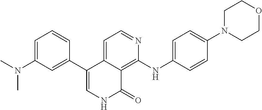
C1=NC(NC2=CC=C(N3CCOCC3)C=C2)=C2C(=C1)C(C1=CC(N(C)C)=CC=C1)=CNC2=O
